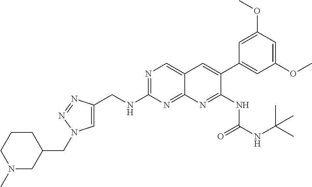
C1(CNC2=NC=C3C(=N2)N=C(NC(NC(C)(C)C)=O)C(C2=CC(OC)=CC(OC)=C2)=C3)=CN(CC2CCCN(C)C2)N=N1
